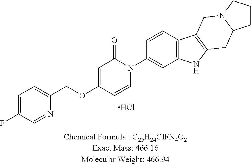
C1=C(F)C=NC(COC2=CC(=O)N(C3=CC4=C(C=C3)C3=C(N4)CC4N(C3)CCC4)C=C2)=C1.Cl
